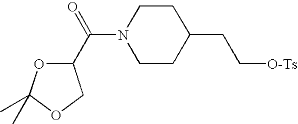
C1(C(=O)N2CCC(CC[O-Ts])CC2)OC(C)(C)OC1
